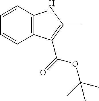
C1=CC=CC2=C1NC(C)=C2C(=O)OC(C)(C)C
